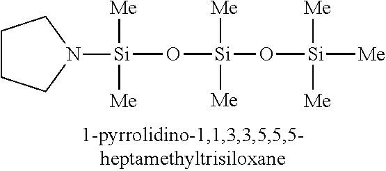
[Si](O[Si](O[Si]([Me])([Me])[Me])([Me])[Me])([Me])([Me])N1CCCC1
